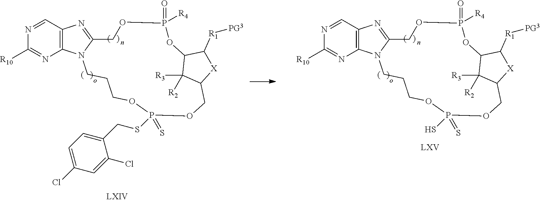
[X]1C([R1][PG3])C2C([R3])([R2])C1COP(=S)(SCC1=CC=C(Cl)C=C1Cl)OCCCN1C(=NC3=C1N=C([R10])N=C3)COP([R4])(=O)O2.[X]1C([R1][PG3])C2C([R3])([R2])C1COP(=S)(S)OCCCN1C(=NC3=C1N=C([R10])N=C3)COP([R4])(=O)O2
